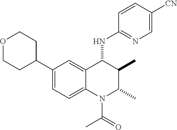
O1CCC(C2=CC=C3C(=C2)C(NC2=NC=C([CN])C=C2)C(C)C(C)N3C(=O)C)CC1
